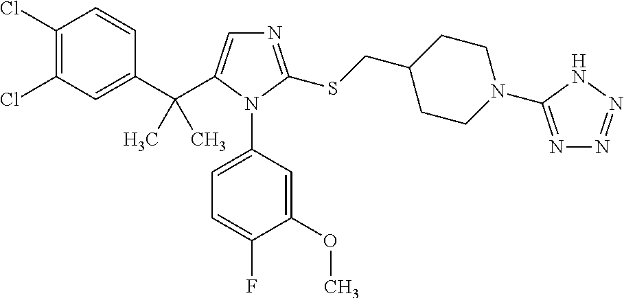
C1(C(C2=CN=C(SCC3CCN(C4=NN=NN4)CC3)N2C2=CC=C(F)C(OC)=C2)(C)C)=CC(Cl)=C(Cl)C=C1
